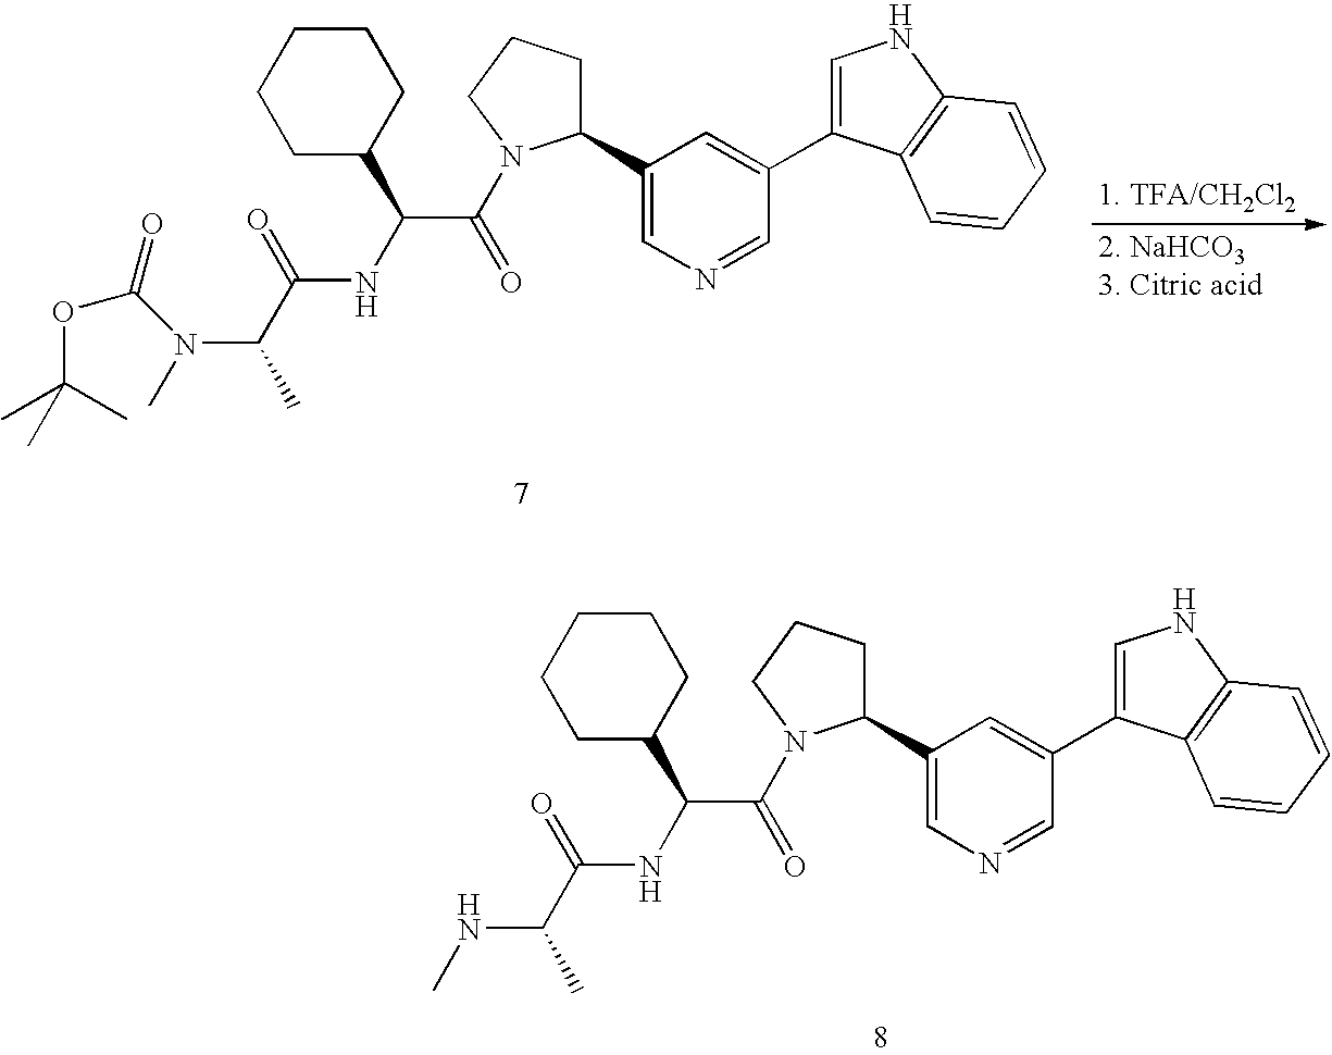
C1CCCC(C(NC(C(NC)C)=O)C(=O)N2C(C3=CN=CC(C4=CNC5=C4C=CC=C5)=C3)CCC2)C1.C1CCCC(C(NC(C(N(C)C(=O)OC(C)(C)C)C)=O)C(=O)N2C(C3=CN=CC(C4=CNC5=C4C=CC=C5)=C3)CCC2)C1
